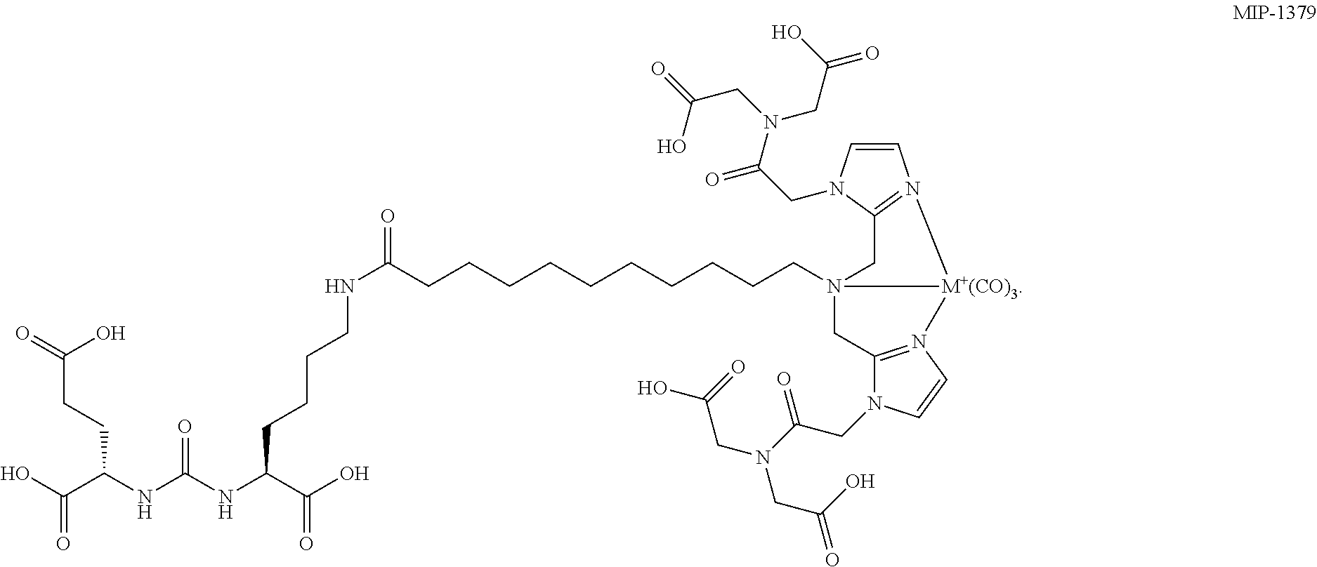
OC(C(NC(NC(C(O)=O)CCCCNC(CCCCCCCCCCN12CC3=N(C=CN3CC(=O)N(CC(=O)O)CC(O)=O)[M+(CO)3]1N1=C(C2)N(CC(N(CC(O)=O)CC(O)=O)=O)C=C1)=O)=O)CCC(O)=O)=O
